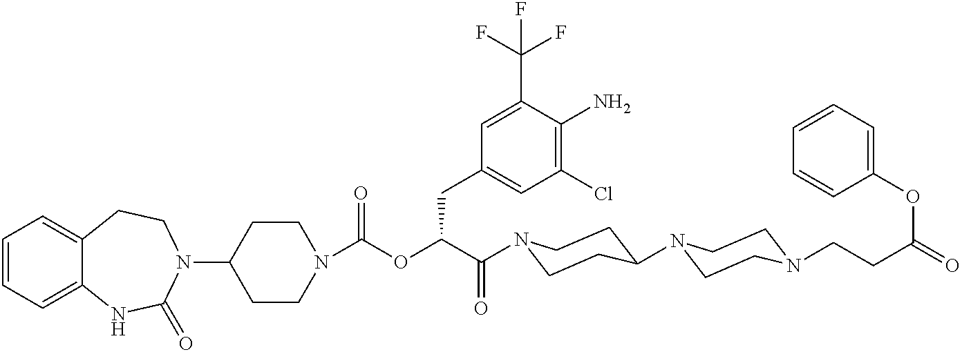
C1(N2CCC3=CC=CC=C3NC2=O)CCN(C(OC(C(=O)N2CCC(N3CCN(CCC(=O)OC4=CC=CC=C4)CC3)CC2)CC2=CC(Cl)=C(N)C(C(F)(F)F)=C2)=O)CC1
